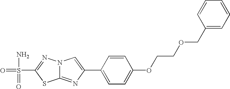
C12=NC(C3=CC=C(OCCOCC4=CC=CC=C4)C=C3)=CN1N=C(S(=O)(=O)N)S2
